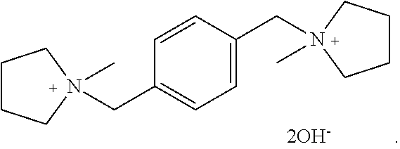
C1CCN(CC2=CC=C(CN3(C)CCCC3)C=C2)(C)C1
